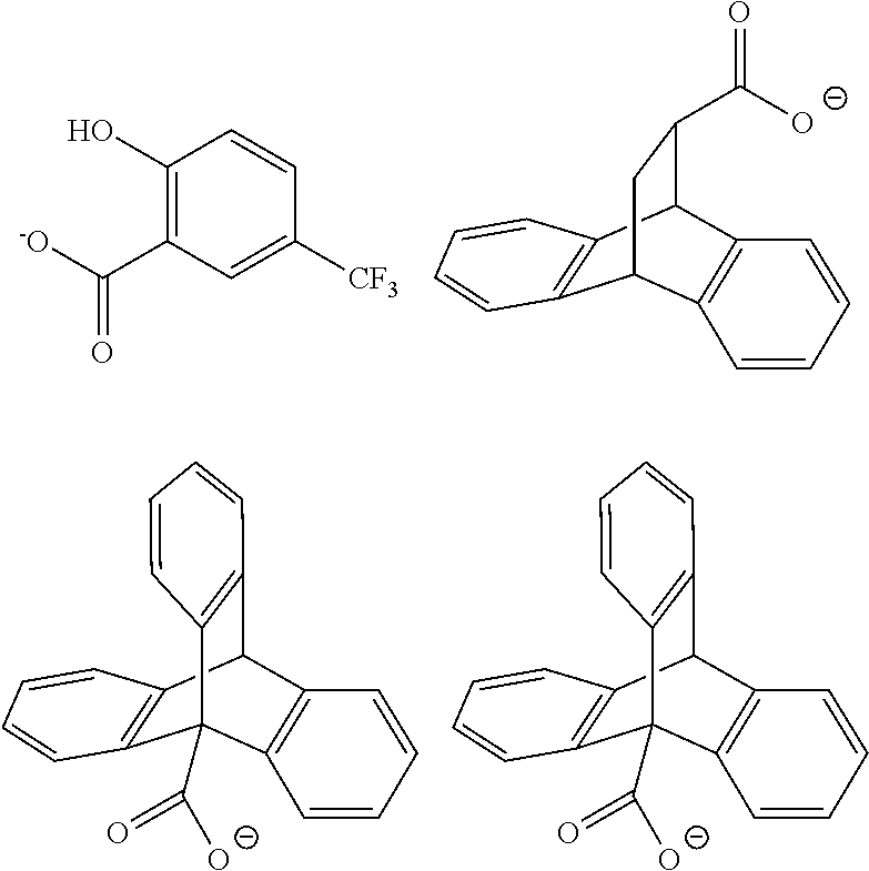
C1(O)=C(C([-O])=O)C=C([CF3])C=C1.C1(C([O-])=O)C2C3=C(C(C1)C1=C2C=CC=C1)C=CC=C3.C12=C(C3(C([O-])=O)C4=C(C1C1=C3C=CC=C1)C=CC=C4)C=CC=C2.C12=C(C3(C([O-])=O)C4=C(C1C1=C3C=CC=C1)C=CC=C4)C=CC=C2
